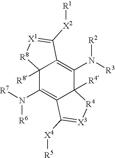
C12([R8])C(N([R7])[R6])=C3C([R4])(C(N([R3])[R2])=C1C([X2][R1])=[X1][R8]2)[R4][X3]=C3[X4][R5]
